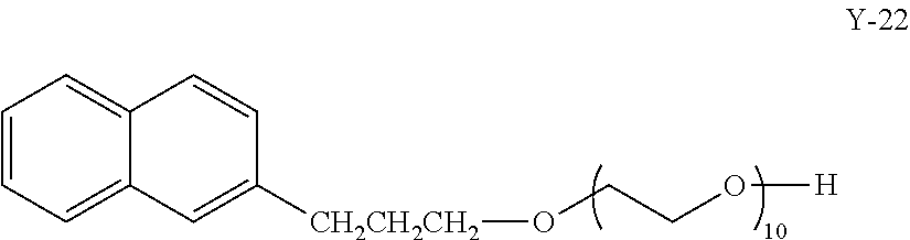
[CH2CH2CH2](OCCO[H])C1=CC2=CC=CC=C2C=C1
